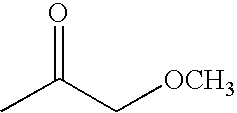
O=C(C[OCH3])C
